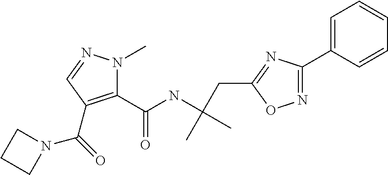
C1(C(NC(CC2=NC(C3=CC=CC=C3)=NO2)(C)C)=O)=C(C(=O)N2CCC2)C=NN1C
